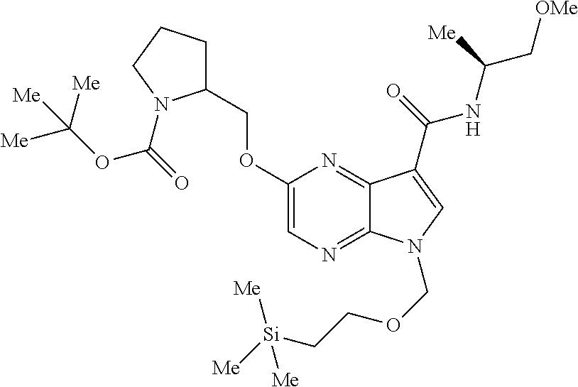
C1(OCC2CCCN2C(=O)OC([Me])([Me])[Me])=CN=C2C(=N1)C(C(=O)NC(C[OMe])[Me])=CN2COCC[Si]([Me])([Me])[Me]
